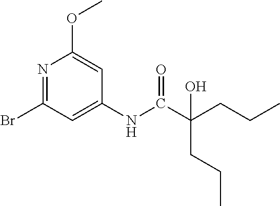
N1=C(Br)C=C(NC(C(CCC)(CCC)O)=O)C=C1OC
